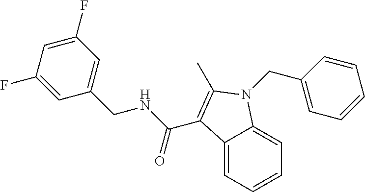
C12=CC=CC=C1N(CC1=CC=CC=C1)C(C)=C2C(NCC1=CC(F)=CC(F)=C1)=O
